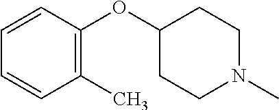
C1(C)=C(OC2CCN(C)CC2)C=CC=C1
